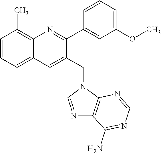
C1=CC=C2C(=C1C)N=C(C1=CC(OC)=CC=C1)C(CN1C=NC3=C1N=CN=C3N)=C2
